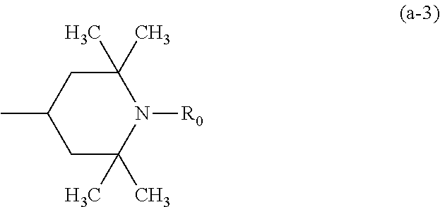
C1(C)(C)CC(C)CC(C)(C)N1[R0]
